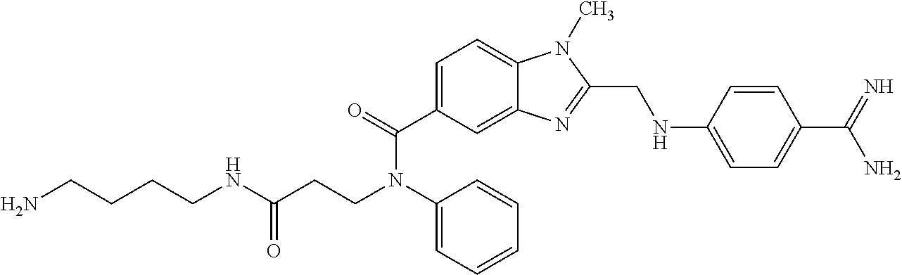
NCCCCNC(CCN(C1=CC=CC=C1)C(=O)C1=CC=C2C(=C1)N=C(CNC1=CC=C(C(N)=N)C=C1)N2C)=O
